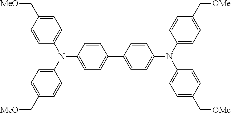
C1(C2=CC=C(N(C3=CC=C(C[OMe])C=C3)C3=CC=C(C[OMe])C=C3)C=C2)=CC=C(N(C2=CC=C(C[MeO])C=C2)C2=CC=C(C[MeO])C=C2)C=C1
